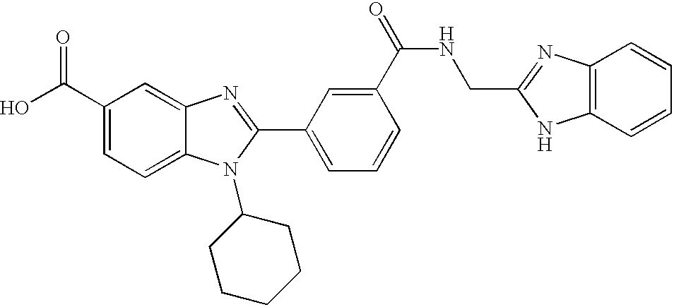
OC(C1=CC=C2C(=C1)N=C(C1=CC=CC(C(=O)NCC3=NC4=C(N3)C=CC=C4)=C1)N2C1CCCCC1)=O
